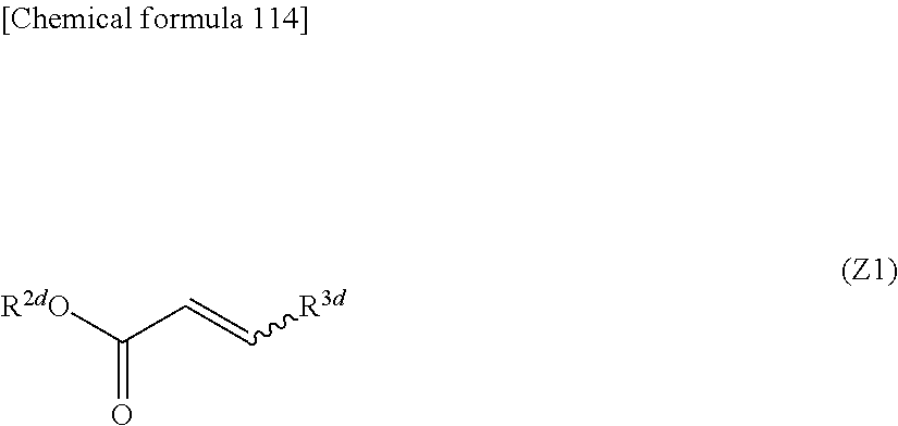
C([R2dO])(=O)C=C[R3d]
